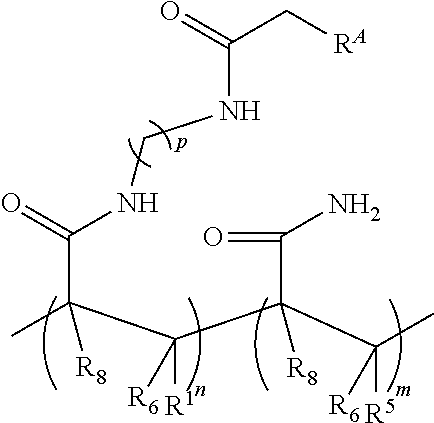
C(C(C)(C(C(C(C)([R5])[R6])(C(N)=O)[R8])([R1])[R6])[R8])(=O)NCNC(C[RA])=O
